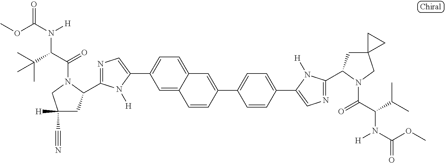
C1=C2C(=CC=C1C1=CN=C(C3CC([H])(C#N)CN3C(C(C(C)(C)C)N(C(OC)=O)[H])=O)N1[H])C=C(C1=CC=C(C3=CN=C(C4CC5(CN4C(C(C(C)C)N(C(OC)=O)[H])=O)CC5)N3[H])C=C1)C=C2
